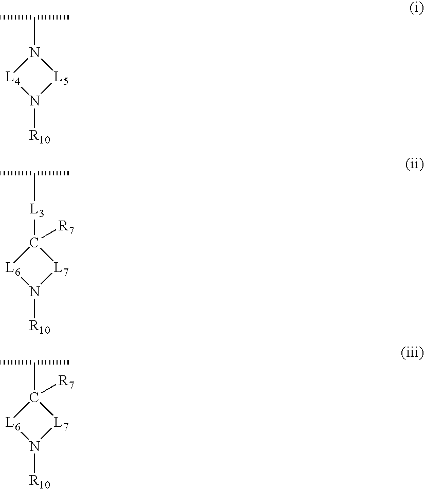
N1([R10])[L5]N(C(C)C)[L4]1.N1([R10])[L7]C([L3]C(C)C)([R7])[L6]1.N1([R10])[L7]C(C(C)C)([R7])[L6]1
